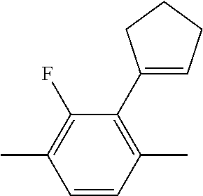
C1(C)=C(F)C(C2=CCCC2)=C(C)C=C1
